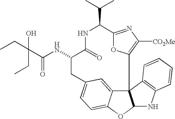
C123C4=CC(=CC=C4OC1NC1=C2C=CC=C1)CC(NC(=O)C(CC)(CC)O)C(=O)NC(C(C)C)C1=NC([CO2Me])=C3O1
